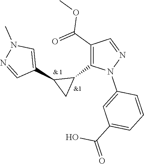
C1(C2C(C3=C(C(=O)OC)C=NN3C3=CC(C(O)=O)=CC=C3)C2)=CN(C)N=C1
